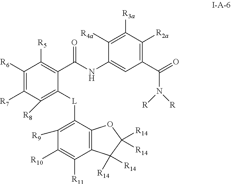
C1(C(NC2=CC(C(=O)N([R])[R])=C([R2a])C([R3a])=C2[R4a])=O)=C([R5])C([R6])=C([R7])C([R8])=C1[L]C1=C([R9])C([R10])=C([R11])C2=C1OC([R14])([R14])C2([R14])[R14]
